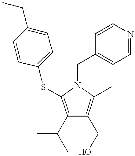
C1(C(C)C)=C(SC2=CC=C(CC)C=C2)N(CC2=CC=NC=C2)C(C)=C1CO
